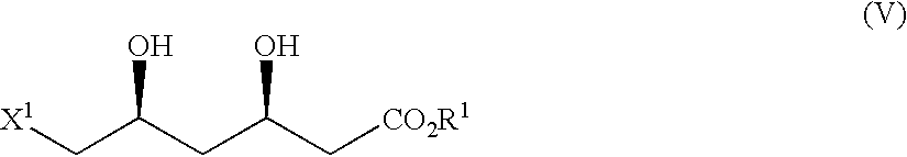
OC(CC(O)C[CO2R1])C[X1]
